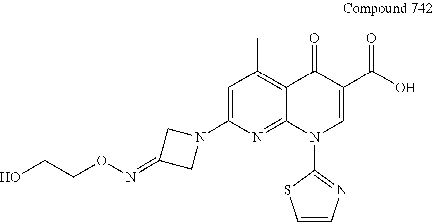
OCCON=C1CN(C2=CC(C)=C3C(=N2)N(C2=NC=CS2)C=C(C(O)=O)C3=O)C1
